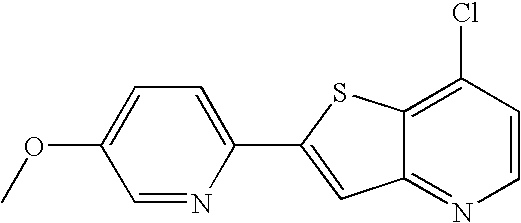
C12=NC=CC(Cl)=C1SC(C1=CC=C(OC)C=N1)=C2
